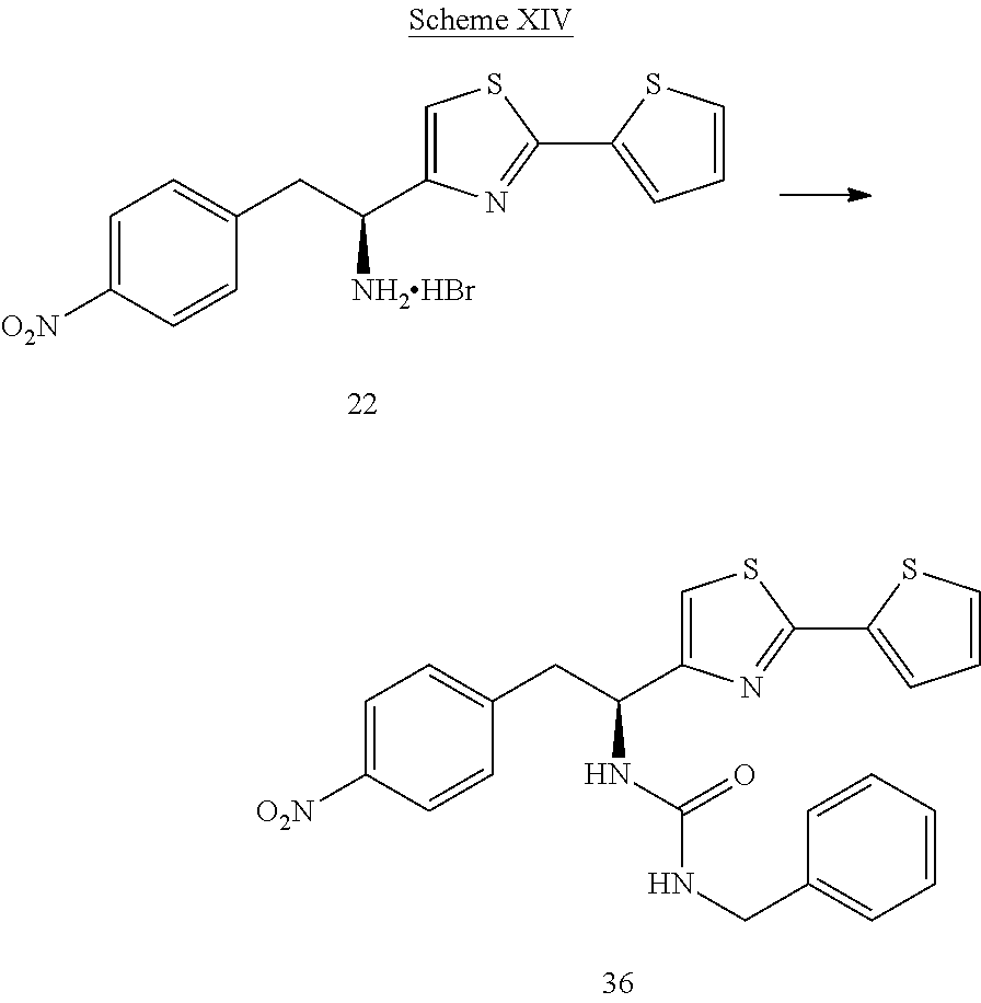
C1=C([O2N])C=CC(CC(NC(=O)NCC2=CC=CC=C2)C2=CSC(C3=CC=CS3)=N2)=C1.C1=C([O2N])C=CC(CC([NH2HBr])C2=CSC(C3=CC=CS3)=N2)=C1
